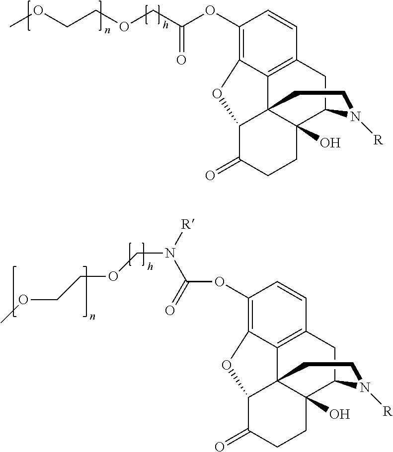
C1(OC(COCCOC)=O)=C2C3=C(C=C1)CC1C4(O)C3(C(C(=O)CC4)O2)CCN1[R].C1(OC(=O)N(COCCOC)[R])=C2C3=C(C=C1)CC1C4(O)C3(C(C(=O)CC4)O2)CCN1[R]
